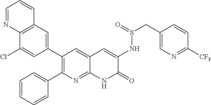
C12=C(C=C(C3=C(C4=CC=CC=C4)N=C4C(=C3)C=C(NS(CC3=CN=C([CF3])C=C3)=O)C(=O)N4)C=C1Cl)C=CC=N2
